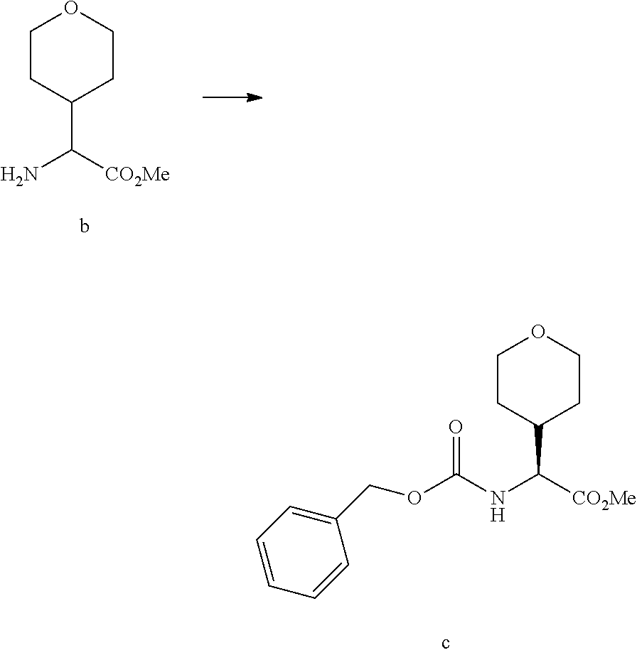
C1CC(C([CO2Me])N)CCO1.C1CC(C([CO2Me])NC(OCC2=CC=CC=C2)=O)CCO1
